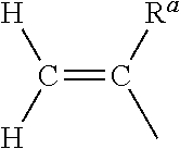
C(=C([Ra])C)([H])[H]
